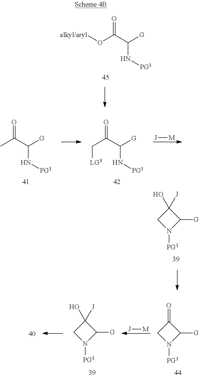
[alkyl/aryl]OC(C([G])N[PG1])=O.CC(C([G])N[PG1])=O.C(C(C([G])N[PG1])=O)[LG3].[J][M].C1(O)([J])CN([PG1])C1[G].C1(=O)CN([PG1])C1[G].[J][M].C1N([PG1])C([G])C1(O)[J]
